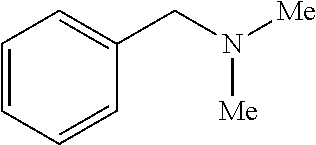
C1=CC=CC(CN([Me])[Me])=C1
